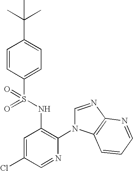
C1=CC(S(NC2=C(N3C=NC4=C3C=CC=N4)N=CC(Cl)=C2)(=O)=O)=CC=C1C(C)(C)C
